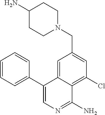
N1(CC2=CC(Cl)=C3C(=C2)C(C2=CC=CC=C2)=CN=C3N)CCC(N)CC1
